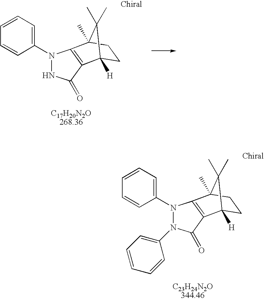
C1=CC(N2NC(=O)C3=C2C2(C)CCC3([H])C2(C)C)=CC=C1.C1=CC(N2N(C3=CC=CC=C3)C(=O)C3=C2C2(C)CCC3([H])C2(C)C)=CC=C1
